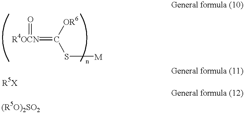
[R5X].[R4OCN](=O)=C(S[M])[OR6]
